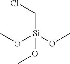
O([Si](OC)(CCl)OC)C
